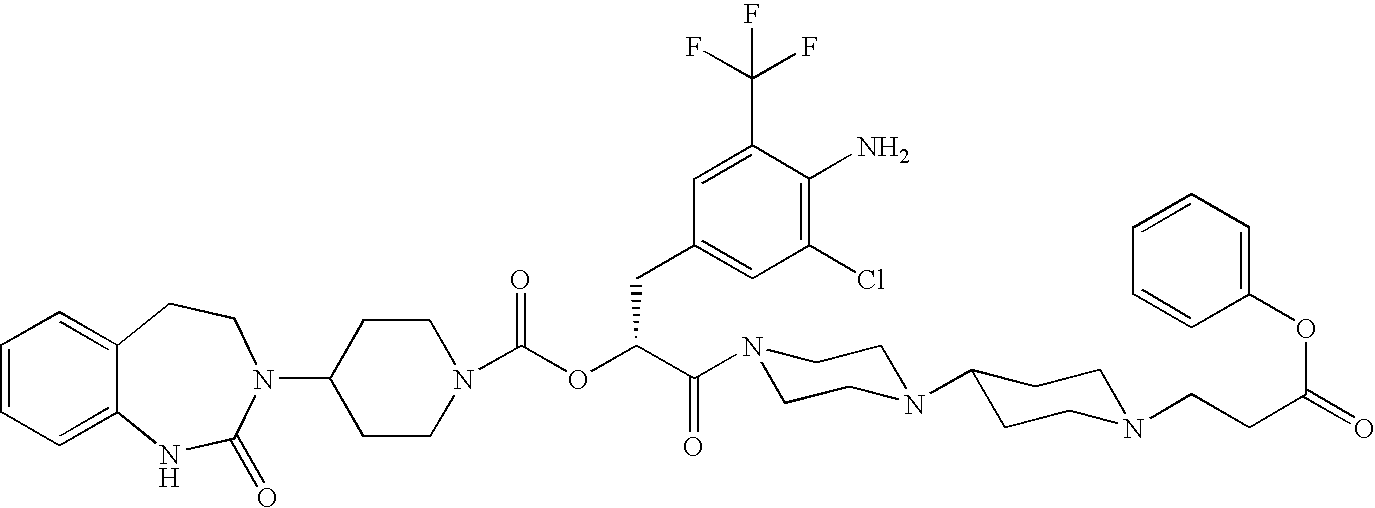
C1=CC=C2C(=C1)CCN(C1CCN(C(OC(C(N3CCN(C4CCN(CCC(=O)OC5=CC=CC=C5)CC4)CC3)=O)CC3=CC(Cl)=C(N)C(C(F)(F)F)=C3)=O)CC1)C(=O)N2
